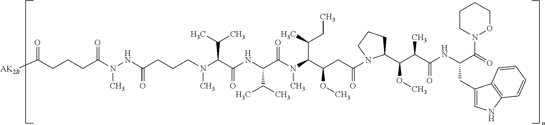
N(NC(CCCN(C(C(NC(C(N(C(C(CC(=O)N1C(C(C(C(NC(C(=O)N2OCCCC2)CC2=CNC3=C2C=CC=C3)=O)C)OC)CCC1)OC)C(C)CC)C)=O)C(C)C)=O)C(C)C)C)=O)(C)C(CCCC([AK2B])=O)=O
